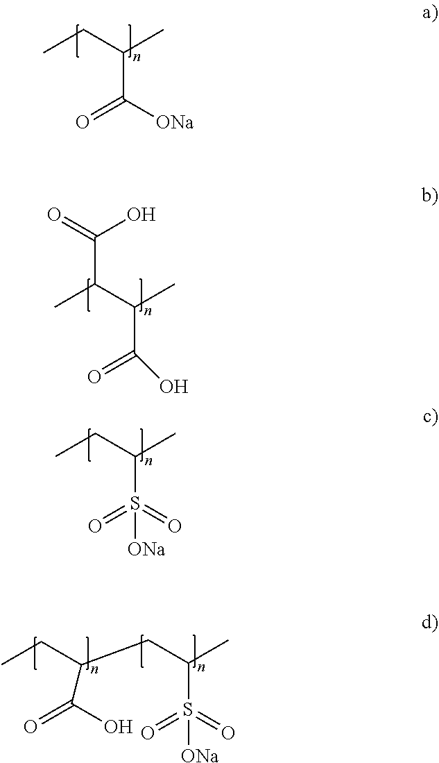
CCC(C)C([ONa])=O.CC(C(C)C(O)=O)C(=O)O.CCC(C)S(=O)(=O)[ONa].C(C(C)S(=O)(=O)[ONa])C(CC)C(O)=O
